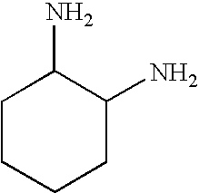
C1CCCC(N)C1N
